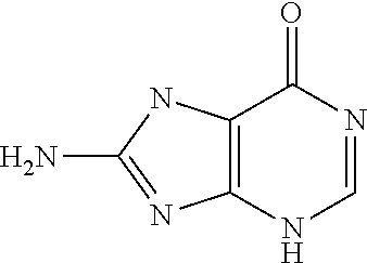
C12=C(NC(N)=N1)C(=O)N=CN2
